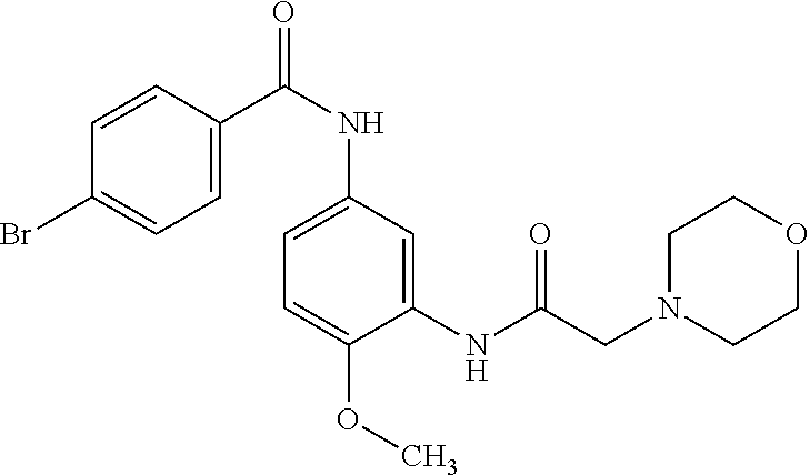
C1(NC(CN2CCOCC2)=O)=CC(NC(=O)C2=CC=C(Br)C=C2)=CC=C1OC
